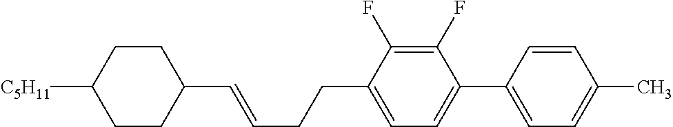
C1CC([C5H11])CCC1C=CCCC1=CC=C(C2=CC=C(C)C=C2)C(F)=C1F
